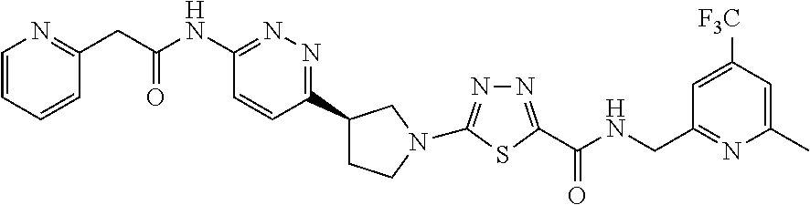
C1(CC(NC2=NN=C(C3CCN(C4=NN=C(C(NCC5=NC(C)=CC([F3C])=C5)=O)S4)C3)C=C2)=O)=NC=CC=C1
